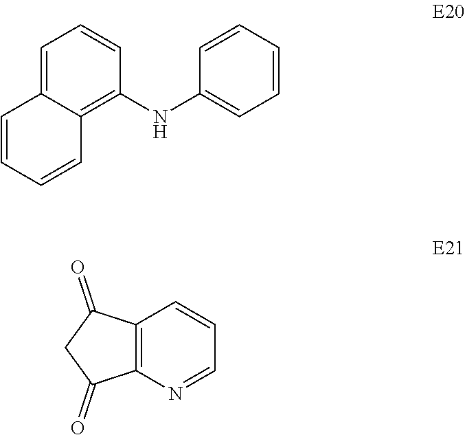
C1=C2C(=C(NC3=CC=CC=C3)C=C1)C=CC=C2.C12=C(C(=O)CC1=O)C=CC=N2
